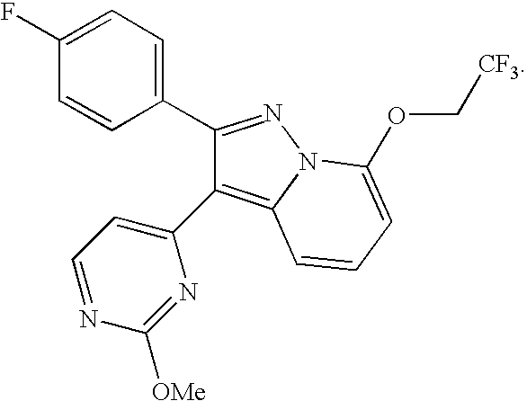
C1(C2=NN3C(=C2C2=CC=NC([OMe])=N2)C=CC=C3OC[CF3])=CC=C(F)C=C1
